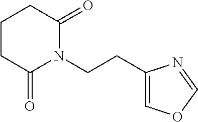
C(CN1C(=O)CCCC1=O)C1=COC=N1
